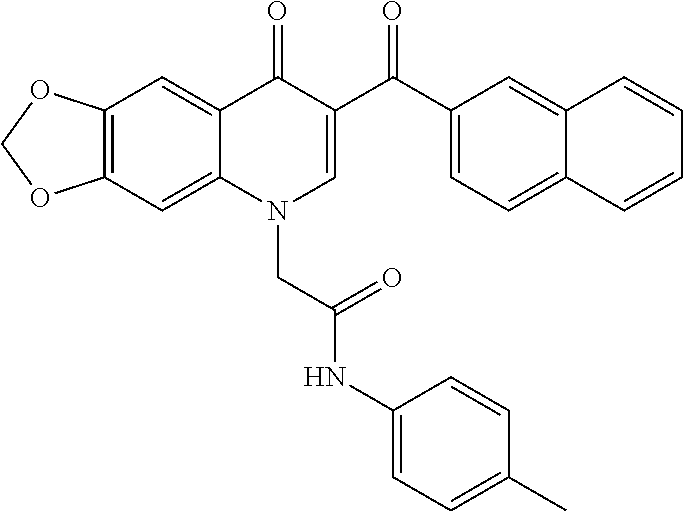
C12=C(C=C3C(=C1)C(=O)C(C(C1=CC=C4C(=C1)C=CC=C4)=O)=CN3CC(NC1=CC=C(C)C=C1)=O)OCO2
